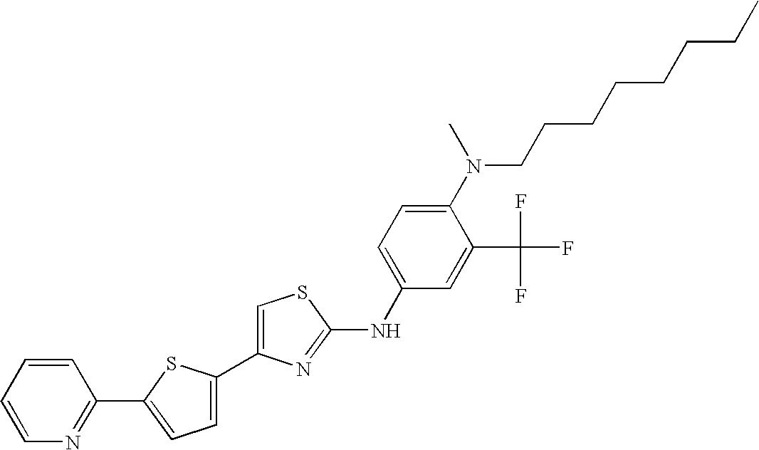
C1=C(C2=CC=C(C3=NC=CC=C3)S2)N=C(NC2=CC=C(N(CCCCCCCC)C)C(C(F)(F)F)=C2)S1
